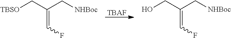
[TBSO]CC(C[NHBoc])=CF.[TBAF].OCC(C[NHBoc])=CF
